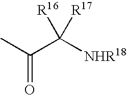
CC(C([NHR18])([R16])[R17])=O
